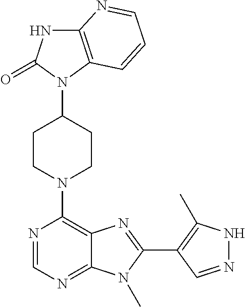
C12=C(N(C3CCN(C4=C5C(=NC=N4)N(C)C(C4=C(C)NN=C4)=N5)CC3)C(=O)N1)C=CC=N2
